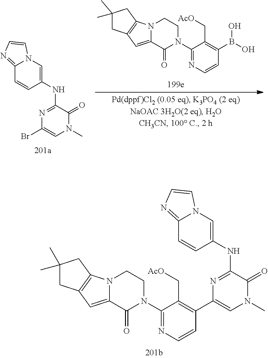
C1(C)(C)CC2=C(C1)N1C(=C2)C(=O)N(C2=NC=CC(B(O)O)=C2C[AcO])CC1.BrC1=CN(C)C(=O)C(NC2=CN3C(=NC=C3)C=C2)=N1.C1(C)(C)CC2=C(C1)N1C(=C2)C(=O)N(C2=NC=CC(C3=CN(C)C(=O)C(NC4=CN5C(=NC=C5)C=C4)=N3)=C2C[AcO])CC1
